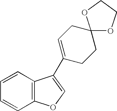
C1=CC=CC2=C1OC=C2C1=CCC2(CC1)OCCO2
